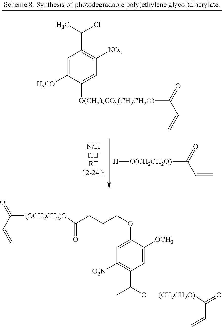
C1=C([H3CO])C([O(CH2)3CO2(CH2CH2O)]C(C=C)=O)=CC([NO2])=C1C(C)Cl.[H][O(CH2CH2O)]C(C=C)=O.C([(OCH2CH2)O]C(CCCOC1=CC([O2N])=C(C(O[(CH2CH2O)]C(=O)C=C)C)C=C1[OCH3])=O)(C=C)=O
